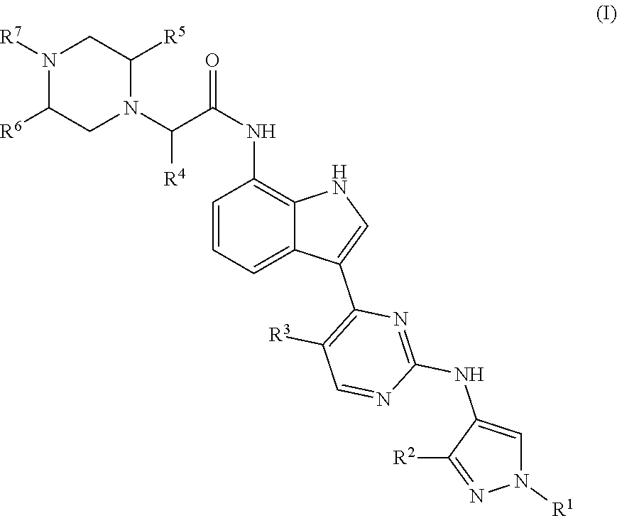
C1(NC2=NC(C3=CNC4=C(NC(C(N5CC([R6])N([R7])CC5[R5])[R4])=O)C=CC=C34)=C([R3])C=N2)=CN([R1])N=C1[R2]
